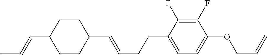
C1CC(C=CC)CCC1C=CCCC1=CC=C(OCC=C)C(F)=C1F
